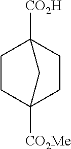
C1C2([CO2Me])CCC([CO2H])(C1)C2
